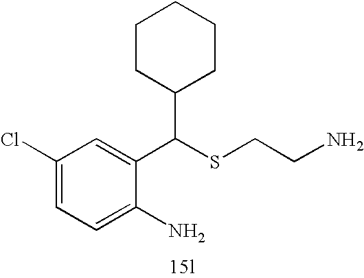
C1=C(N)C(C(SCCN)C2CCCCC2)=CC(Cl)=C1
